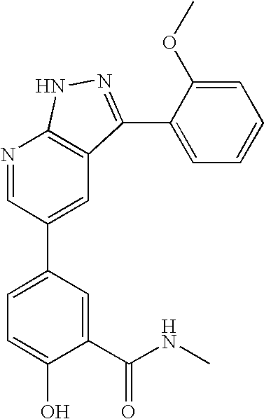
N1=CC(C2=CC=C(O)C(C(NC)=O)=C2)=CC2=C1NN=C2C1=CC=CC=C1OC
